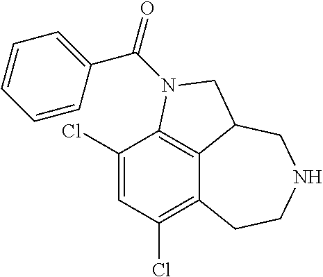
C12=C(Cl)C=C(Cl)C3=C1C(CNCC2)CN3C(C1=CC=CC=C1)=O
